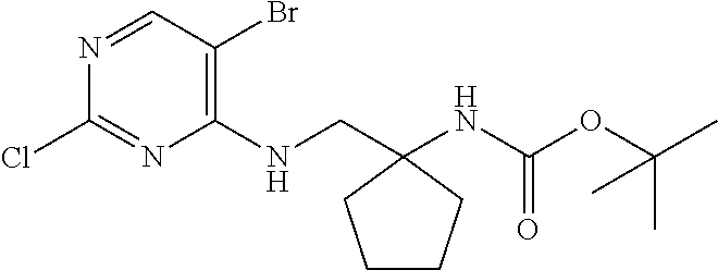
C1(NCC2(NC(OC(C)(C)C)=O)CCCC2)=C(Br)C=NC(Cl)=N1
